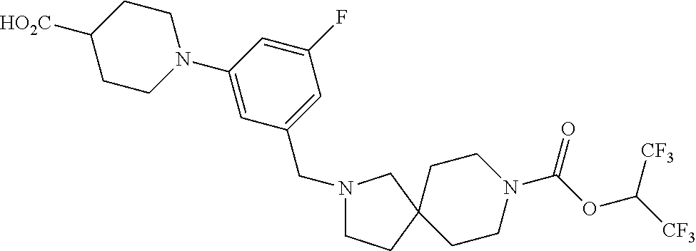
C1(N2CCC([HO2C])CC2)=CC(CN2CCC3(CCN(C(OC([CF3])[CF3])=O)CC3)C2)=CC(F)=C1
